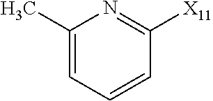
C1=C(C)N=C([X11])C=C1
